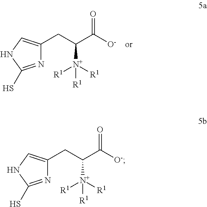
C1(CC(C([O-])=O)[N+]([R1])([R1])[R1])=CNC(S)=N1.C1(CC(C([O-])=O)[N+]([R1])([R1])[R1])=CNC(S)=N1
